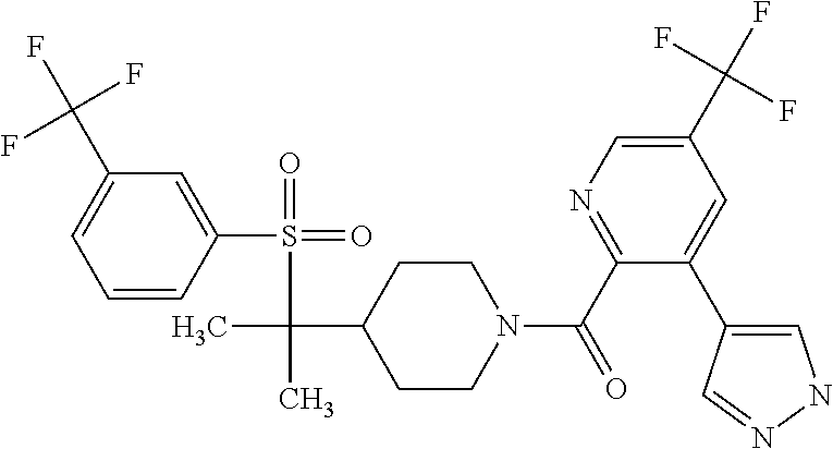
C1=CC(S(=O)(=O)C(C)(C2CCN(C(C3=NC=C(C(F)(F)F)C=C3C3=CNN=C3)=O)CC2)C)=CC(C(F)(F)F)=C1
